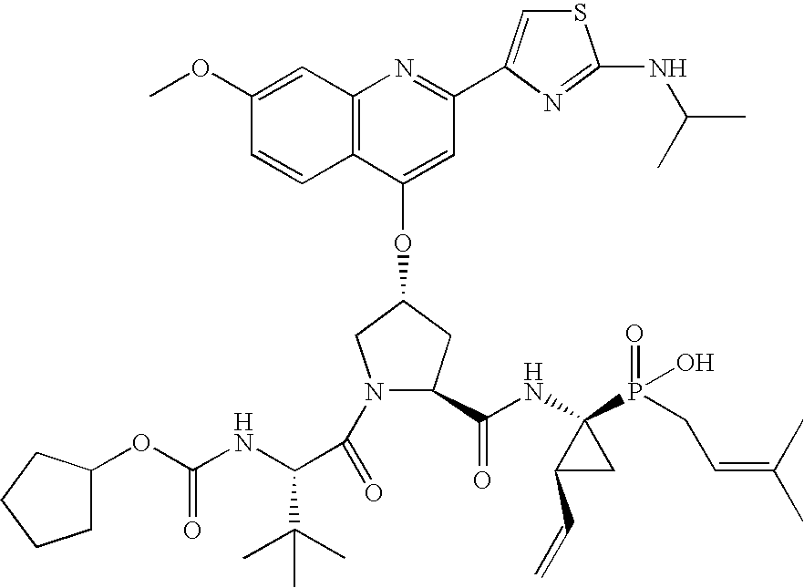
COC1=CC2=C(C=C1)C(OC1CC(C(NC3(P(=O)(O)CC=C(C)C)C(C=C)C3)=O)N(C(=O)C(NC(OC3CCCC3)=O)C(C)(C)C)C1)=CC(C1=CSC(NC(C)C)=N1)=N2
